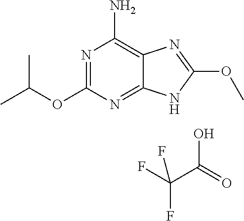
N1=C(OC(C)C)N=C2C(=C1N)N=C(OC)N2.OC(=O)C(F)(F)F
